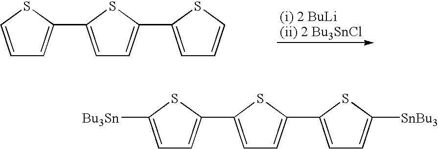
C1=CSC(C2=CC=C(C3=CC=CS3)S2)=C1.C1=C([Bu3Sn])SC(C2=CC=C(C3=CC=C([SnBu3])S3)S2)=C1
